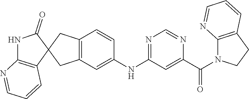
C12=C(N=CC=C1)NC(=O)C21CC2=C(C=C(NC3=NC=NC(C(=O)N4C5=C(C=CC=N5)CC4)=C3)C=C2)C1
